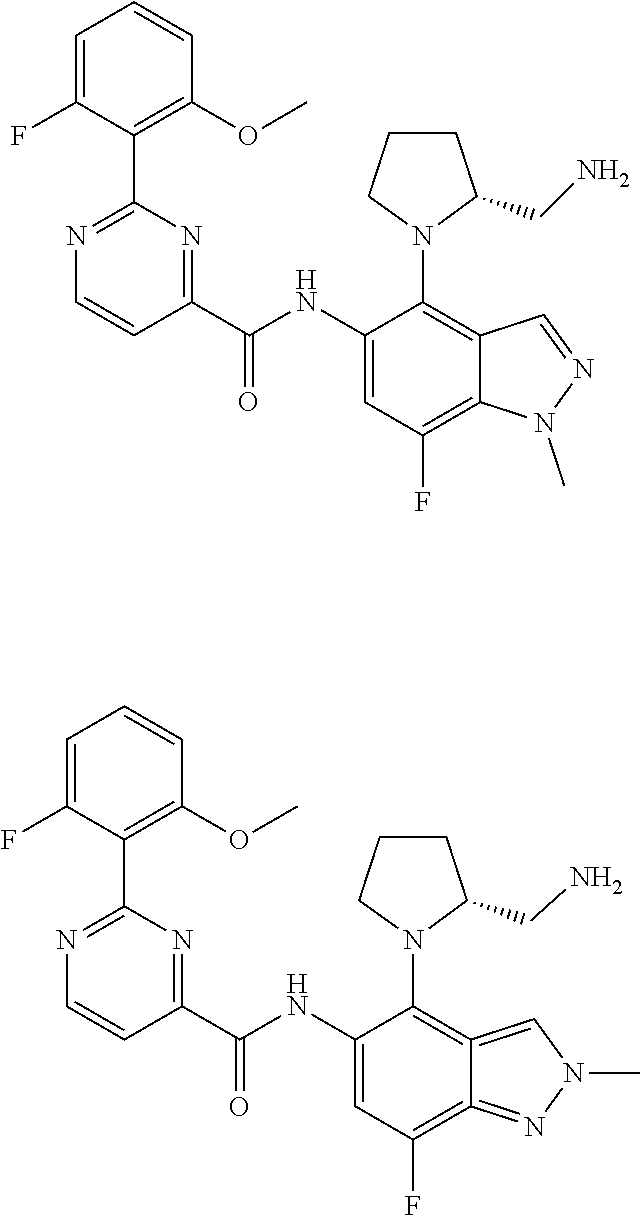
C1=C(F)C(C2=NC=CC(C(NC3=CC(F)=C4=NN(C)C=C4=C3N3C(CN)CCC3)=O)=N2)=C(OC)C=C1.C1=C(F)C(C2=NC=CC(C(NC3=CC(F)=C4C(=C3N3C(CN)CCC3)C=NN4C)=O)=N2)=C(OC)C=C1
